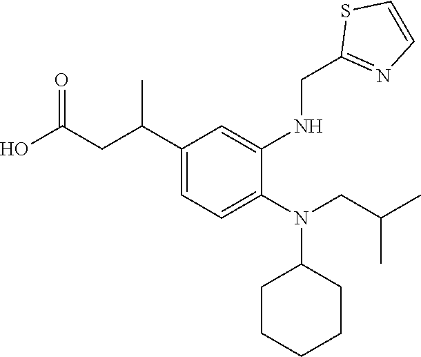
C1(C(CC(O)=O)C)=CC=C(N(CC(C)C)C2CCCCC2)C(NCC2=NC=CS2)=C1
